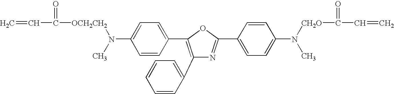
C1(C2=CC=CC=C2)=C(C2=CC=C(N([OCH2CH2]C(=O)C=C)C)C=C2)OC(C2=CC=C(N([CH2O]C(=O)C=C)C)C=C2)=N1
